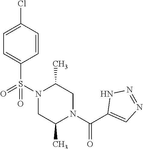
ClC1=CC=C(S(N2C(C)CN(C(C3=CN=NN3)=O)C(C)C2)(=O)=O)C=C1
